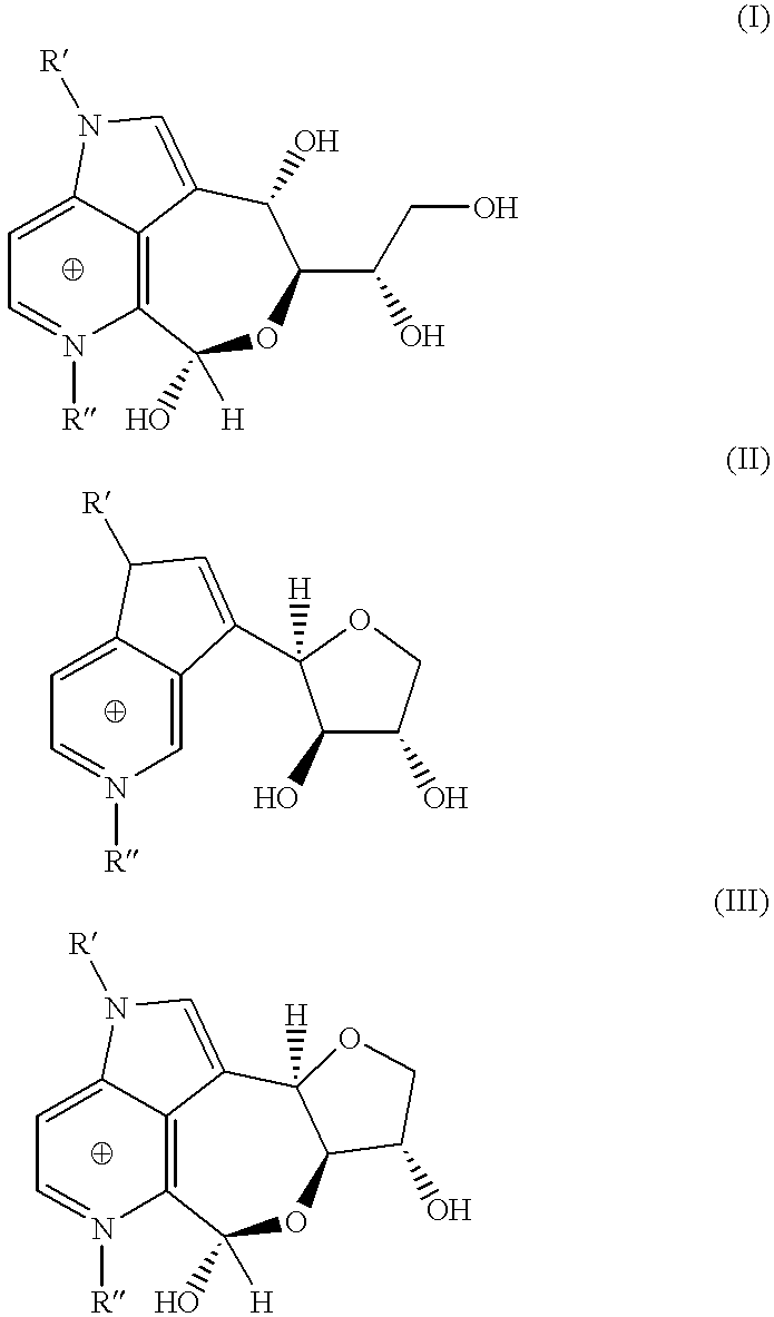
C12=C3C(O)([H])OC(C(CO)O)C(O)C1=CN([R])C2=CC=N3[R].C12=CN([R])=CC=C1C([R])C=C2C1([H])C(O)C(O)CO1.C12=C3C(O)([H])OC4C([H])(C1=CN([R])C2=CC=N3[R])OCC4O
